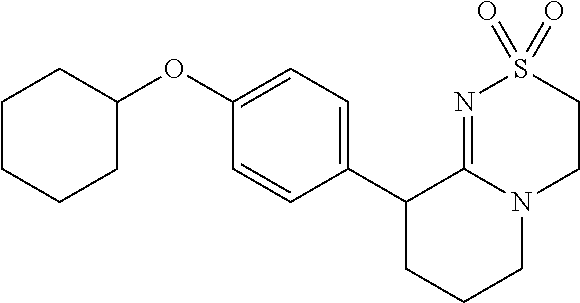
C1(OC2CCCCC2)=CC=C(C2CCCN3C2=NS(=O)(=O)CC3)C=C1
